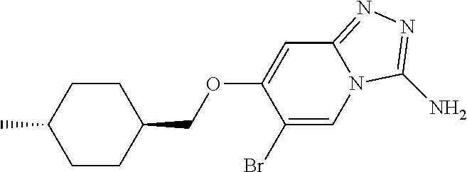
NC1=NN=C2N1C=C(Br)C(OCC1CCC(C)CC1)=C2
